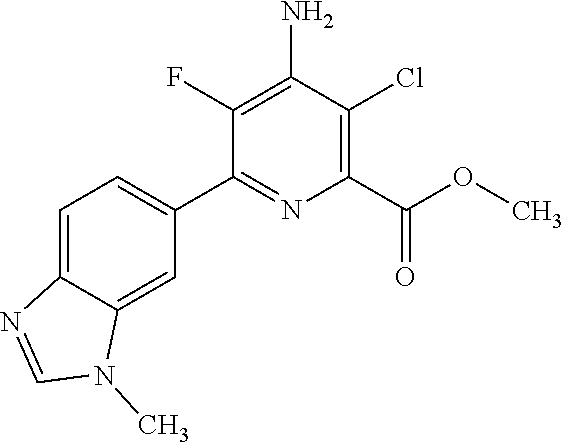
C1(C2=CC=C3C(=C2)N(C)C=N3)=NC(C(=O)OC)=C(Cl)C(N)=C1F
